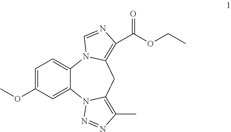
C12=CC=C(OC)C=C1N1C(=C(C)N=N1)CC1=C(C(OCC)=O)N=CN21
